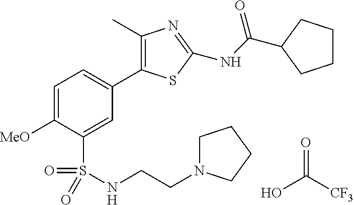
C1=C([MeO])C(S(NCCN2CCCC2)(=O)=O)=CC(C2=C(C)N=C(NC(=O)C3CCCC3)S2)=C1.OC([CF3])=O
